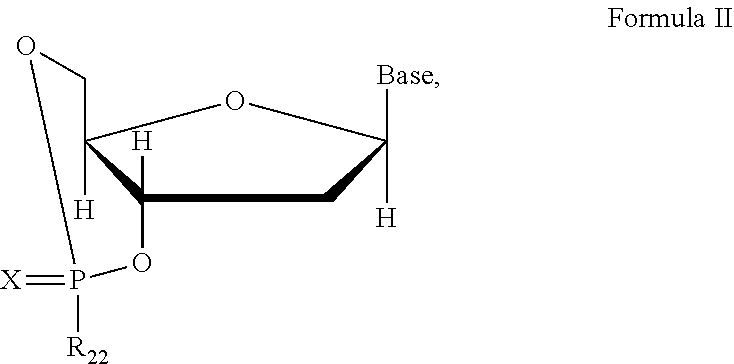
C12([H])OP(=[X])([R22])OCC1([H])OC([H])([Base])C2
